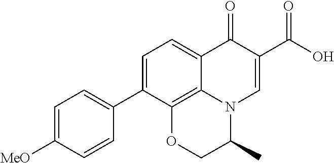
C1=C([MeO])C=CC(C2=CC=C3C4=C2OCC(C)N4C=C(C(O)=O)C3=O)=C1
